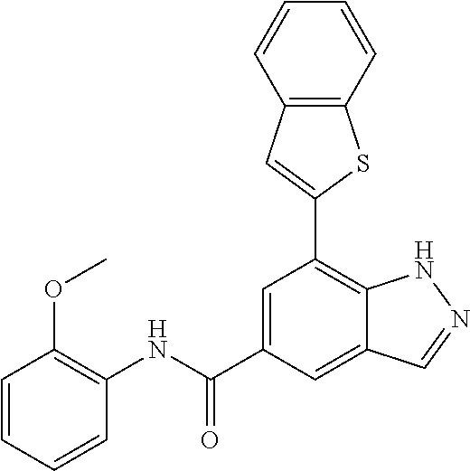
C1=C(C(NC2=C(OC)C=CC=C2)=O)C=C2C(=C1C1=CC3=C(S1)C=CC=C3)NN=C2
